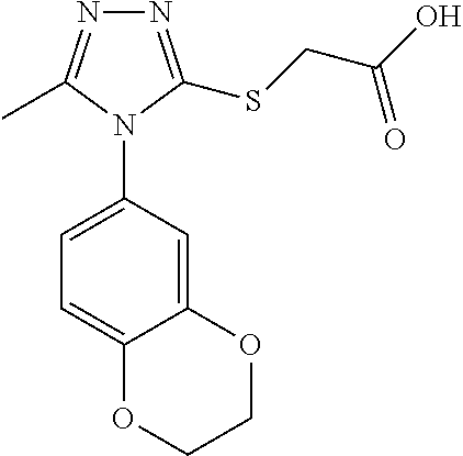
C12=CC(N3C(C)=NN=C3SCC(O)=O)=CC=C1OCCO2
